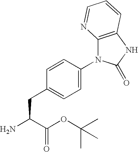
C1=CC(CC(N)C(OC(C)(C)C)=O)=CC=C1N1C2=C(NC1=O)C=CC=N2
